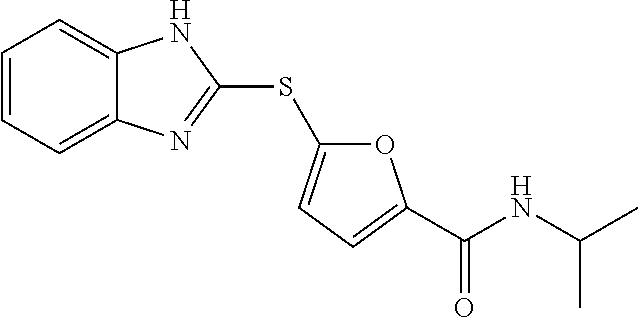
C1=CC=C2C(=C1)NC(SC1=CC=C(C(NC(C)C)=O)O1)=N2
